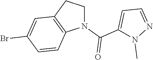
N1(C(C2=CC=NN2C)=O)CCC2=C1C=CC(Br)=C2
